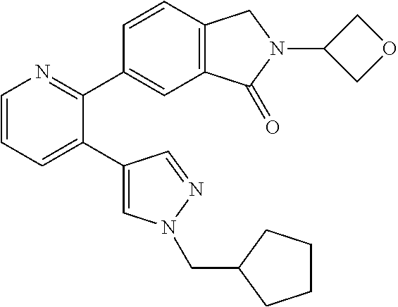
C1=CC=C(C2=CN(CC3CCCC3)N=C2)C(C2=CC3=C(C=C2)CN(C2COC2)C3=O)=N1
